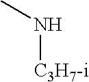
CN[C3H7-i]
